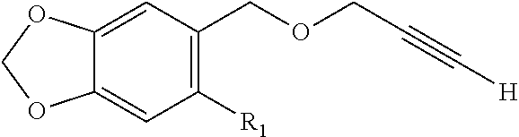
C1([R1])=C(COCC#C[H])C=C2C(=C1)OCO2
